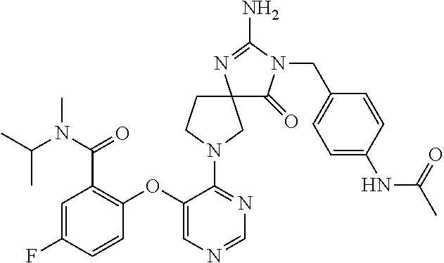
C1(OC2=C(C(N(C(C)C)C)=O)C=C(F)C=C2)=CN=CN=C1N1CCC2(C1)C(=O)N(CC1=CC=C(NC(=O)C)C=C1)C(N)=N2
